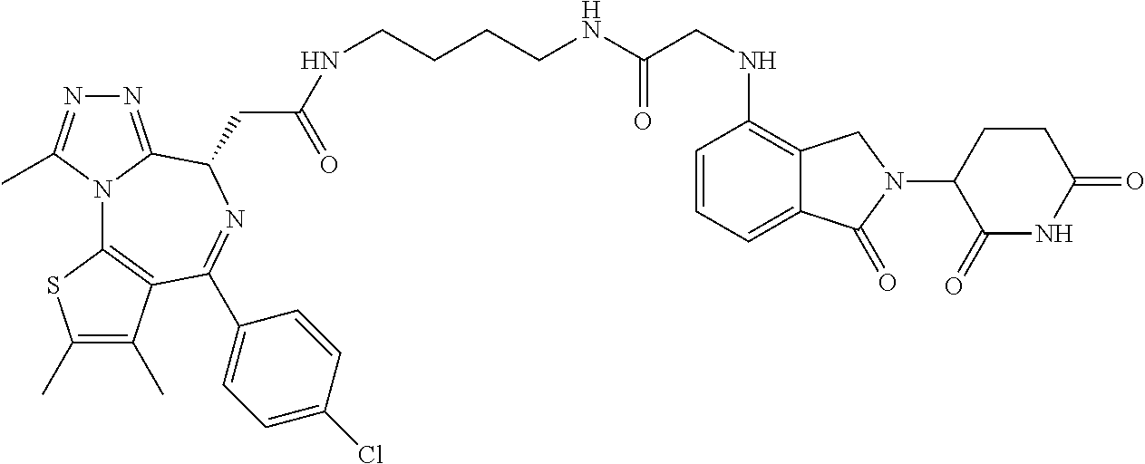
C(CCCNC(CNC1=C2C(=CC=C1)C(=O)N(C1C(=O)NC(=O)CC1)C2)=O)NC(CC1N=C(C2=CC=C(Cl)C=C2)C2=C(N3C1=NN=C3C)SC(C)=C2C)=O
